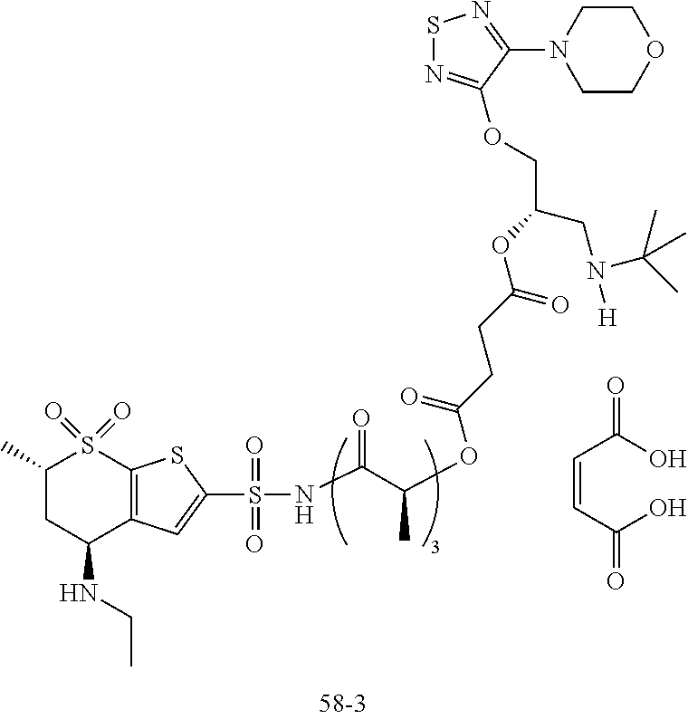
C1(C)CC(NCC)C2=C(S1(=O)=O)SC(S(NC(=O)C(OC(CCC(OC(CN([H])C(C)(C)C)COC1=NSN=C1N1CCOCC1)=O)=O)C)(=O)=O)=C2.C(=CC(O)=O)C(O)=O
